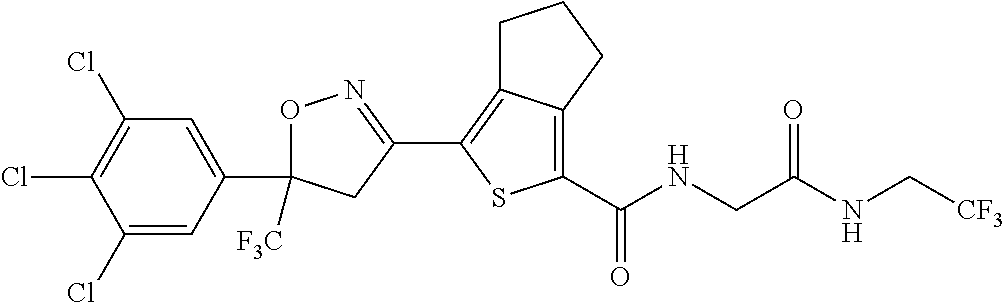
O1C(C2=CC(Cl)=C(Cl)C(Cl)=C2)([F3C])CC(C2=C3C(=C(C(=O)NCC(NC[CF3])=O)S2)CCC3)=N1
